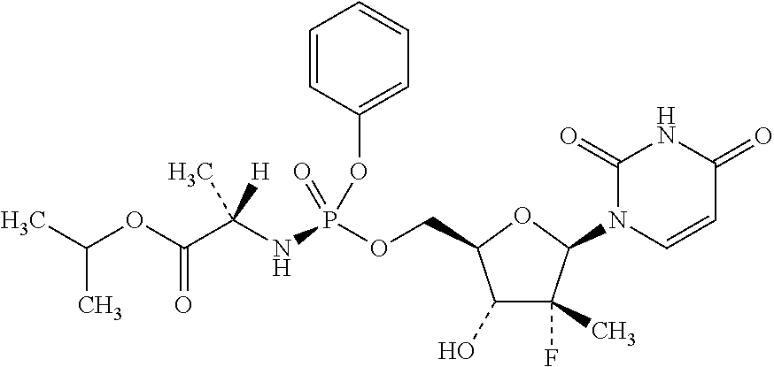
C1=CC(OP(NC(C(OC(C)C)=O)([H])C)(OCC2C(O)C(C)(F)C(N3C=CC(=O)NC3=O)O2)=O)=CC=C1
